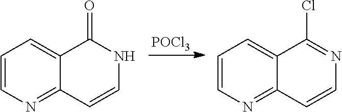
[POCl3].C12=CC=CN=C1C=CNC2=O.C12=CC=CN=C1C=CN=C2Cl
